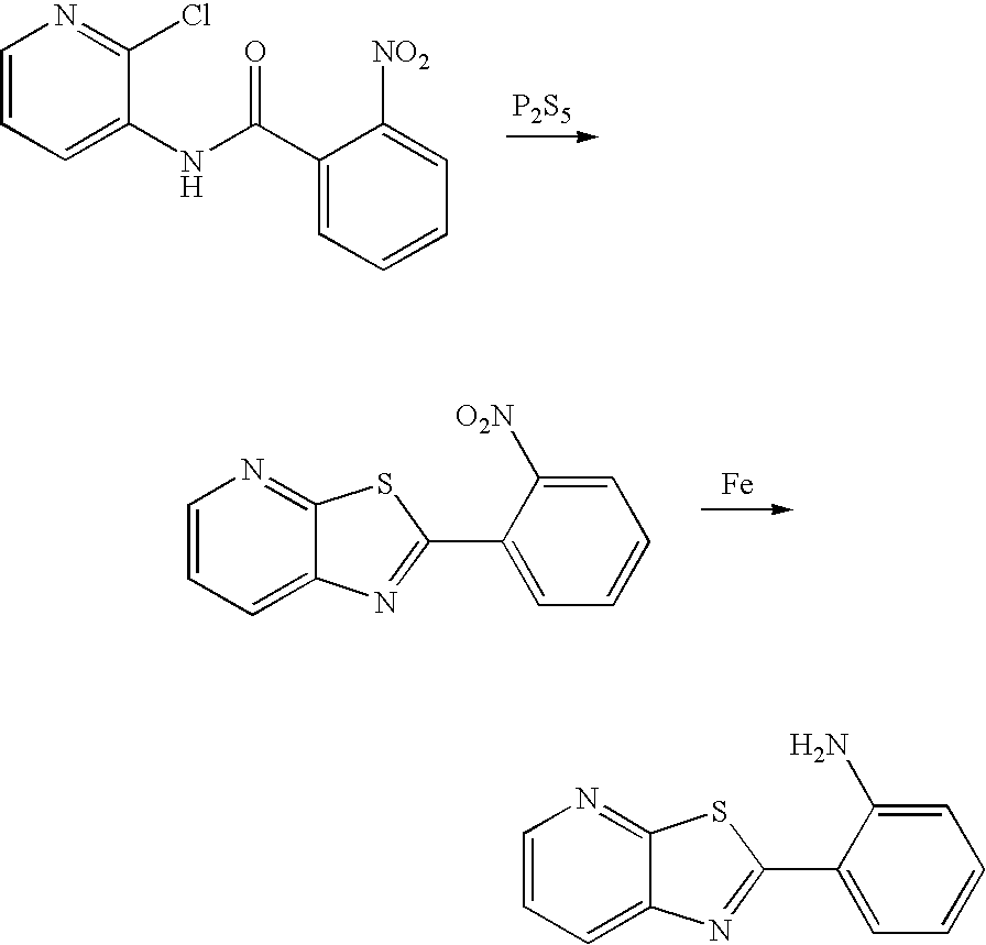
C1(C(NC2=CC=CN=C2Cl)=O)=CC=CC=C1[NO2].[P2S5].[Fe].C1=CC=C2C(=N1)SC(C1=CC=CC=C1[O2N])=N2.C1=CC=C2C(=N1)SC(C1=CC=CC=C1N)=N2
